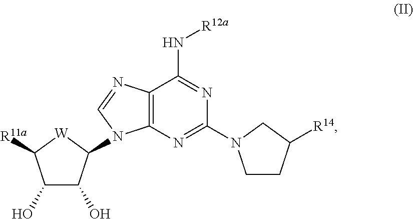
C12=C(N=C(N3CCC([R14])C3)N=C1N[R12a])N(C1C(O)C(O)C([R11a])[W]1)C=N2
